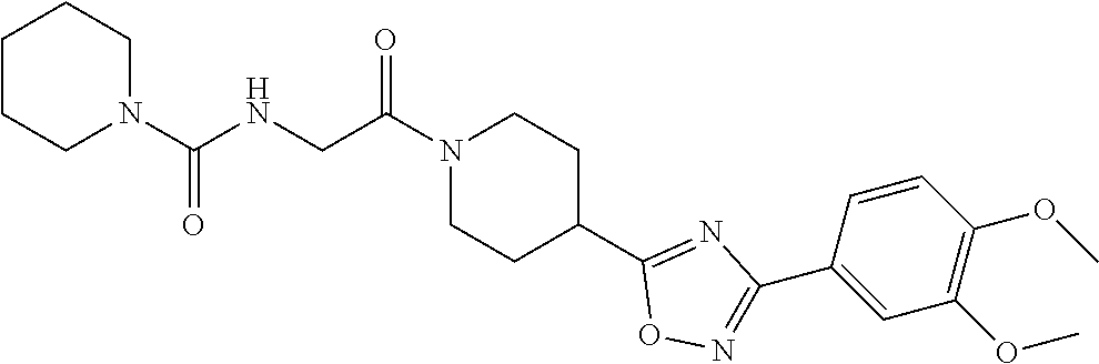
C1CCN(C(NCC(N2CCC(C3=NC(C4=CC(OC)=C(OC)C=C4)=NO3)CC2)=O)=O)CC1
